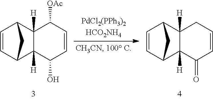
C1=CC2C3([H])C([H])(C1C2)C([OAc])C=CC3O.C1=CC2C3([H])C([H])(C1C2)CC=CC3=O
